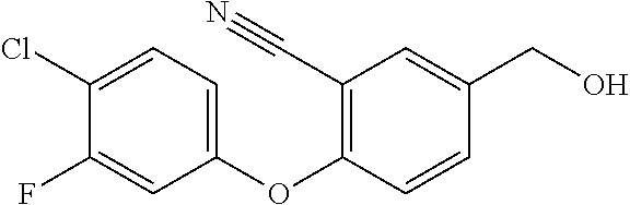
C1(F)=CC(OC2=C(C#N)C=C(CO)C=C2)=CC=C1Cl
